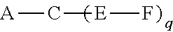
[A]C[E]F
